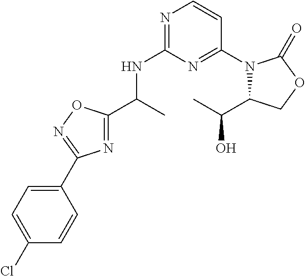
C1(C(C)NC2=NC=CC(N3C(C(O)C)COC3=O)=N2)=NC(C2=CC=C(Cl)C=C2)=NO1
